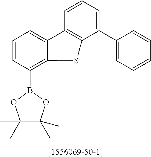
C1=CC=C2C(=C1B1OC(C)(C)C(C)(C)O1)SC1=C2C=CC=C1C1=CC=CC=C1
